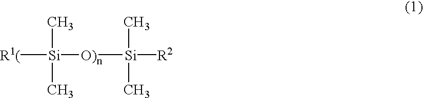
[R1(][Si](C)(C)[O)n][Si](C)(C)[R2]
